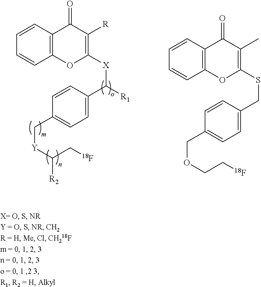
C1=CC2=C(C=C1)OC([X]C([R1])C1=CC=C(C[Y]C([R2])C[18F])C=C1)=C([R])C2=O.C1=CC2=C(C=C1)OC(SCC1=CC=C(COCC[18F])C=C1)=C(C)C2=O
